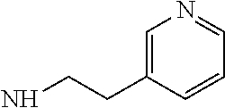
C1=C(CCN)C=CC=N1
